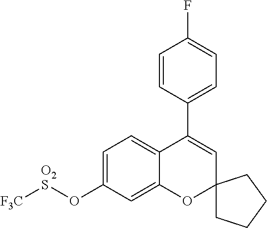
C1(C2=CC3(OC4=CC(O[O2S][F3C])=CC=C24)CCCC3)=CC=C(F)C=C1
